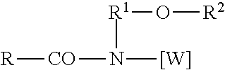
[CO](N([W])[R1]O[R2])[R]
